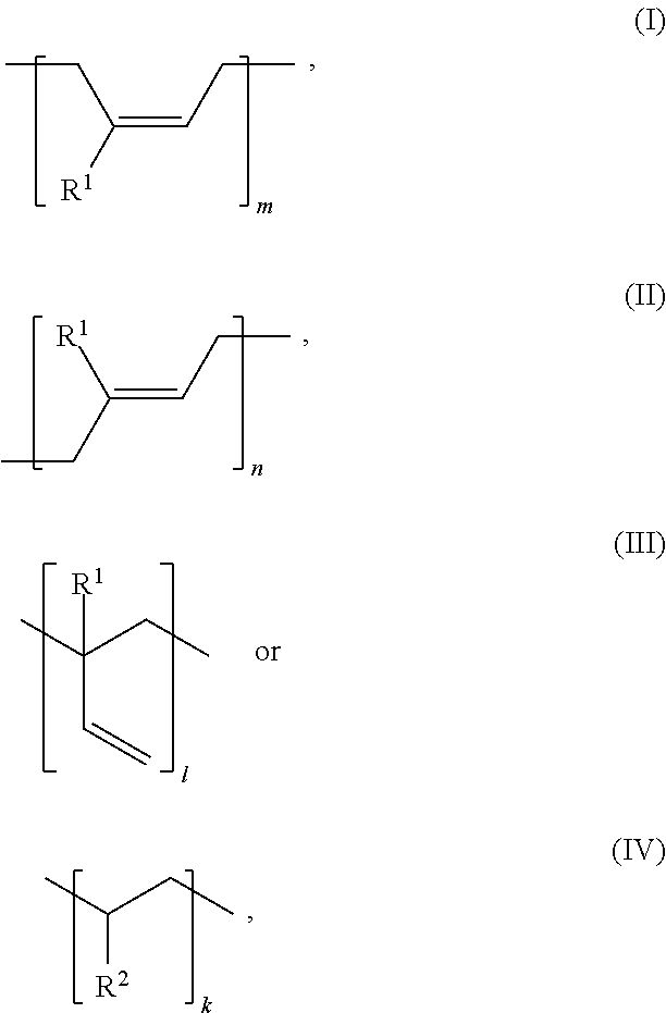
C(=CCC)([R1])CC.C(=CCC)(CC)[R1].C(C(C)(CC)[R1])=C.[R2]C(C)CC
